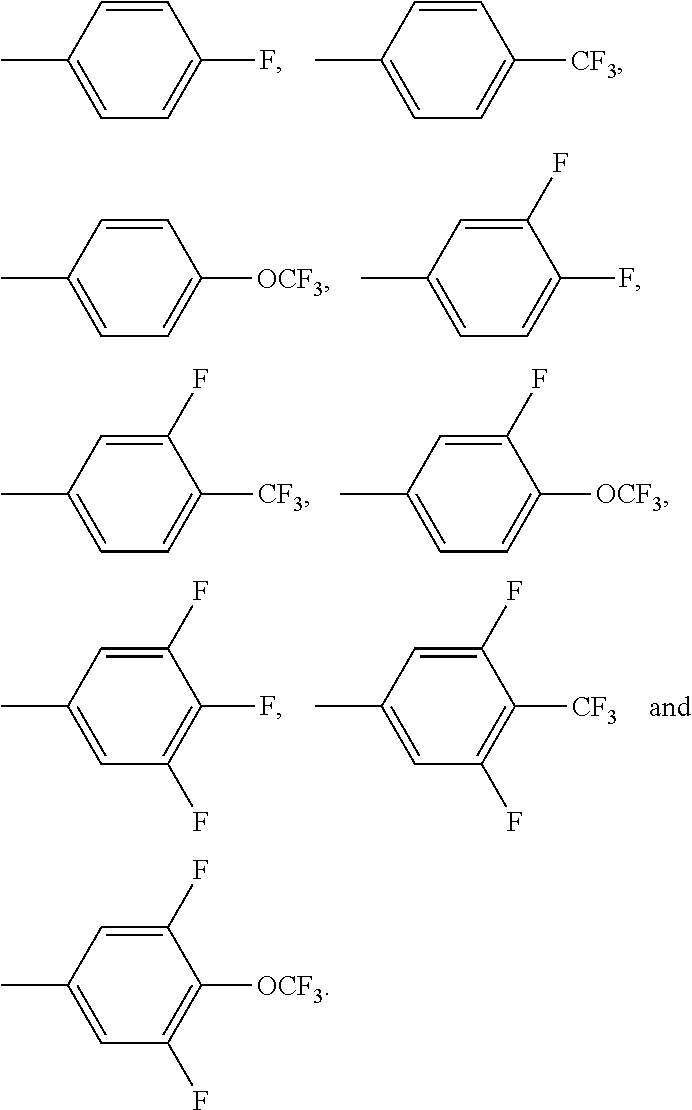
C1(F)=CC=C(C)C=C1.C1([CF3])=CC=C(C)C=C1.C1([OCF3])=CC=C(C)C=C1.C1(F)=CC=C(C)C=C1F.C1([CF3])=CC=C(C)C=C1F.C1([OCF3])=CC=C(C)C=C1F.C1(F)=C(F)C=C(C)C=C1F.C1([CF3])=C(F)C=C(C)C=C1F.C1([OCF3])=C(F)C=C(C)C=C1F
